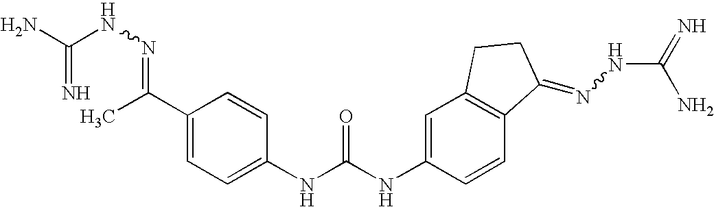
C1(C(C)=NNC(N)=N)=CC=C(NC(NC2=CC3=C(C=C2)C(=NNC(=N)N)CC3)=O)C=C1
